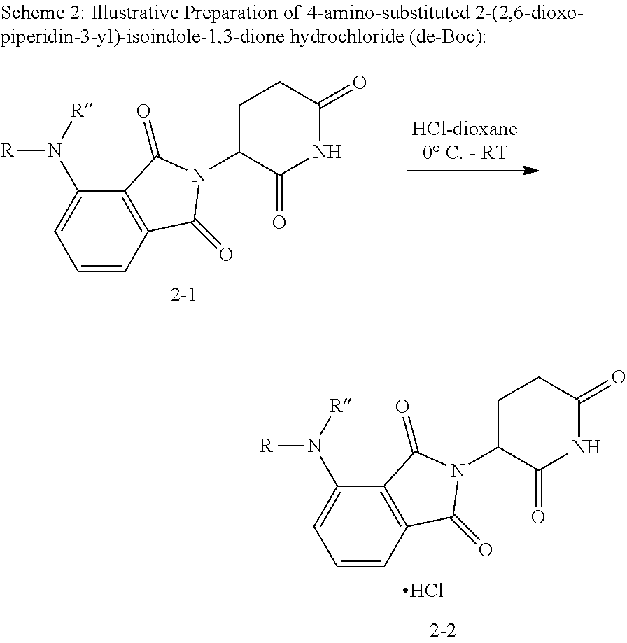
C1=CC2=C(C(N([R])[R])=C1)C(=O)N(C1C(=O)NC(=O)CC1)C2=O.Cl.C1=CC2=C(C(N([R])[R])=C1)C(=O)N(C1C(=O)NC(=O)CC1)C2=O
